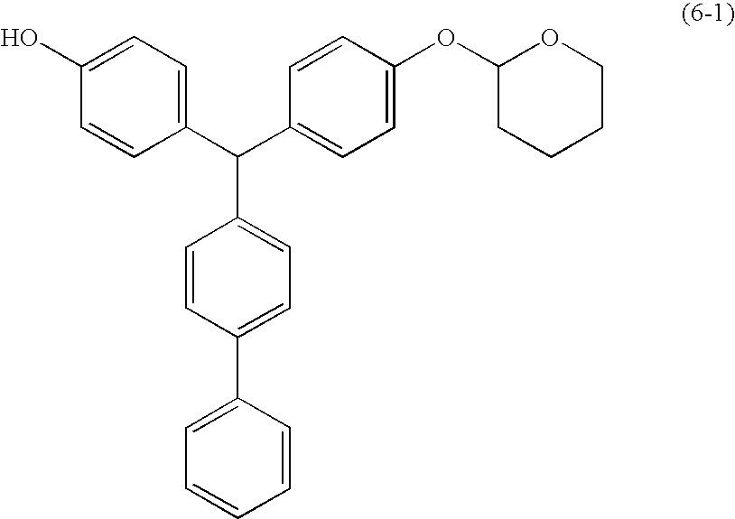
C1(O)=CC=C(C(C2=CC=C(OC3CCCCO3)C=C2)C2=CC=C(C3=CC=CC=C3)C=C2)C=C1
